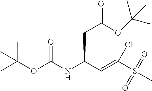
N(C(C=C(S(C)(=O)=O)Cl)CC(=O)OC(C)(C)C)C(OC(C)(C)C)=O
